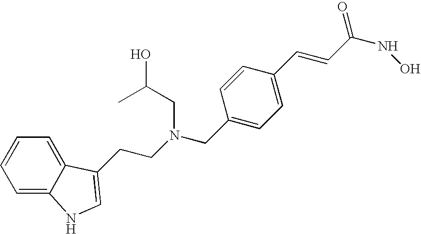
C1=C2C(=CC=C1)C(CCN(CC1=CC=C(C=CC(NO)=O)C=C1)CC(O)C)=CN2
